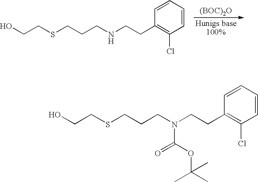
C1=CC=CC(CCNCCCSCCO)=C1Cl.[(BOC)2O].C1=CC=CC(CCN(CCCSCCO)C(OC(C)(C)C)=O)=C1Cl
